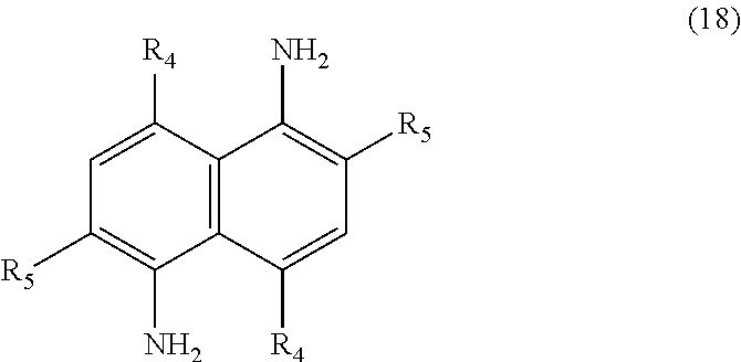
C12=C(C([R4])=CC([R5])=C1N)C(N)=C([R5])C=C2[R4]
